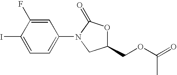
C1(COC(=O)C)OC(=O)N(C2=CC=C(I)C(F)=C2)C1
